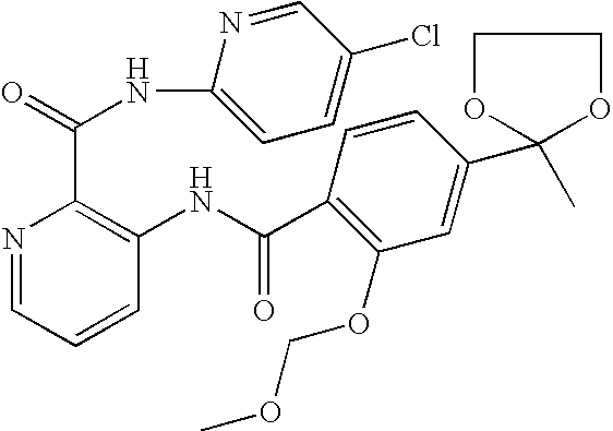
N1=CC=CC(NC(C2=C(OCOC)C=C(C3(C)OCCO3)C=C2)=O)=C1C(=O)NC1=CC=C(Cl)C=N1
